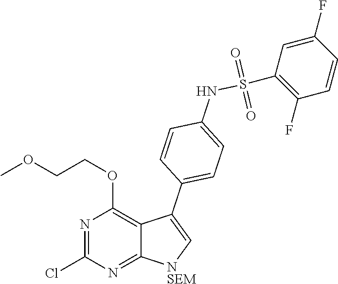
N1=C(Cl)N=C2C(=C1OCCOC)C(C1=CC=C(NS(C3=C(F)C=CC(F)=C3)(=O)=O)C=C1)=C[NSEM]2
